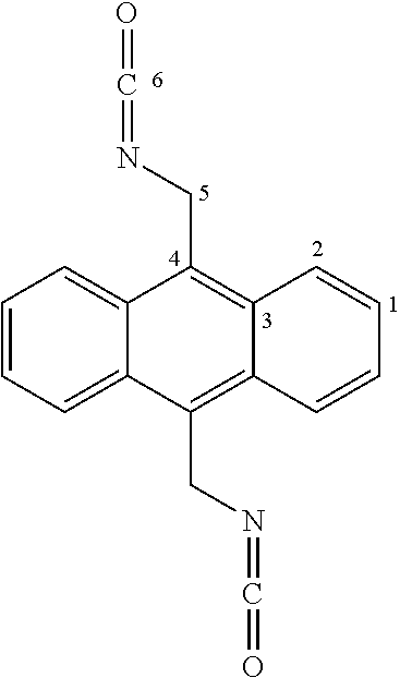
C1=CC=C2C(=C1)C(CN=C=O)=C1C(=C2CN=C=O)C=CC=C1
